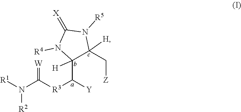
[W]=C([R3]C(C1([H])C(C[Z])([H])N([R5])C(=[X])N1[R4])[Y])N([R1])[R2]
